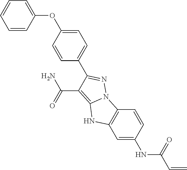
C1=C(OC2=CC=CC=C2)C=CC(C2=NN3C4=C(C=C(NC(C=C)=O)C=C4)NC3=C2C(N)=O)=C1
